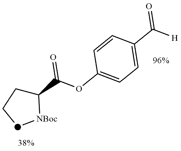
C1[d][NBoc]C(C(OC2=CC=C(C([H])=O)C=C2)=O)C1
